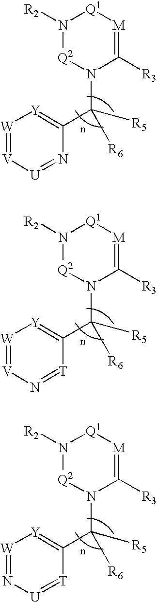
N1([R2])[Q2]N(C([R5])(C2=[Y][W]=[V][U]=N2)[R6])C([R3])=[M][Q1]1.N1([R2])[Q2]N(C([R5])(C2=[Y][W]=[V]N=[T]2)[R6])C([R3])=[M][Q1]1.N1([R2])[Q2]N(C([R5])(C2=[Y][W]=N[U]=[T]2)[R6])C([R3])=[M][Q1]1
